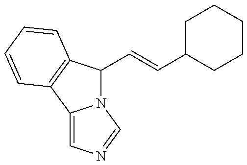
N12C(C=CC3CCCCC3)C3=C(C1=CN=C2)C=CC=C3
